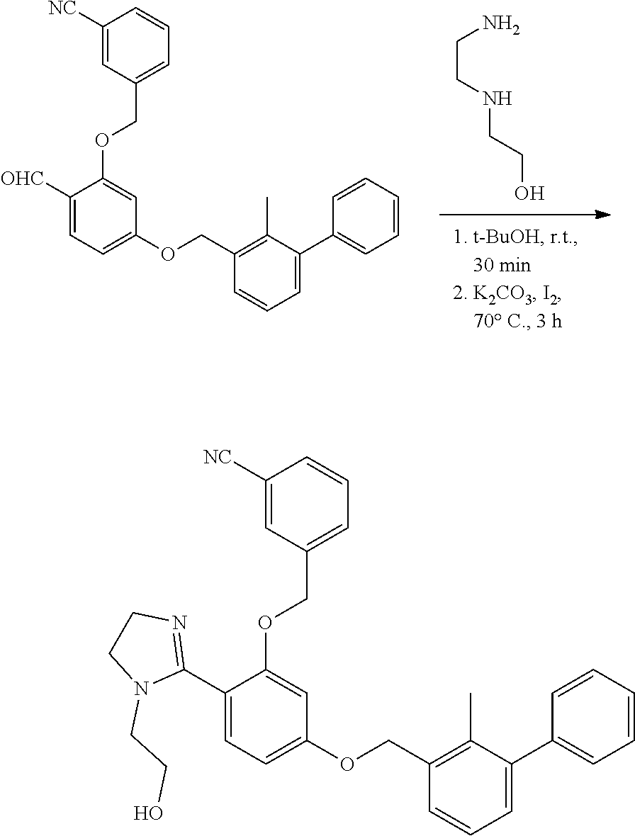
C1([NC])=CC(COC2=CC(OCC3=C(C)C(C4=CC=CC=C4)=CC=C3)=CC=C2[OHC])=CC=C1.C(CNCCO)N.C1([NC])=CC(COC2=CC(OCC3=C(C)C(C4=CC=CC=C4)=CC=C3)=CC=C2C2=NCCN2CCO)=CC=C1
